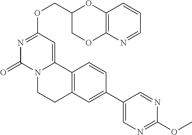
N1=CC=CC2=C1OCC(COC1=NC(=O)N3C(=C1)C1=C(CC3)C=C(C3=CN=C(OC)N=C3)C=C1)O2
